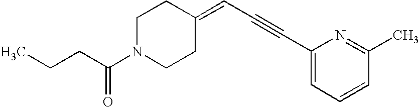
C(C(N1CCC(=CC#CC2=CC=CC(C)=N2)CC1)=O)CC
